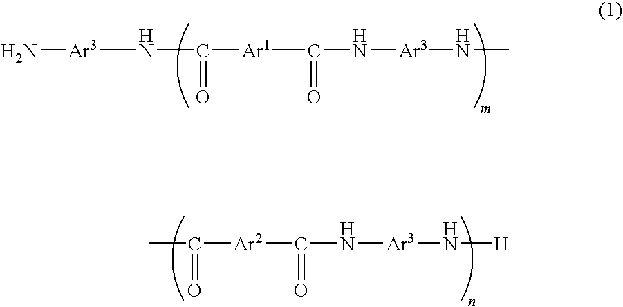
N[Ar3]NC([Ar1]C(N[Ar3]NC)=O)=O.[Ar2](C(N[Ar3]N[H])=O)C(C)=O
